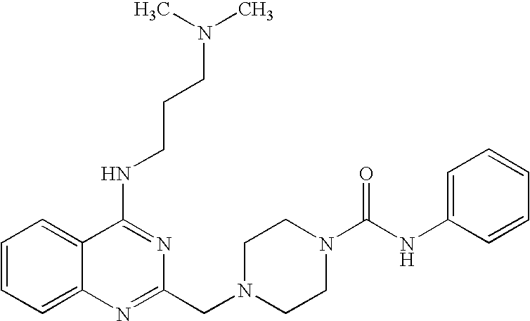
C1=CC=C2C(=C1)C(NCCCN(C)C)=NC(CN1CCN(C(=O)NC3=CC=CC=C3)CC1)=N2
